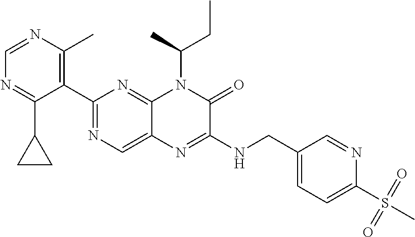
C1(C2=NC=C3C(=N2)N(C(CC)C)C(=O)C(NCC2=CC=C(S(C)(=O)=O)N=C2)=N3)=C(C)N=CN=C1C1CC1
